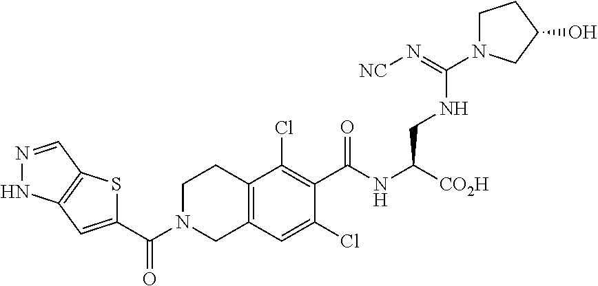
C1(C(N2CC3=C(CC2)C(Cl)=C(C(NC([CO2H])CNC(N2CCC(O)C2)=N[NC])=O)C(Cl)=C3)=O)=CC2=C(S1)C=NN2
